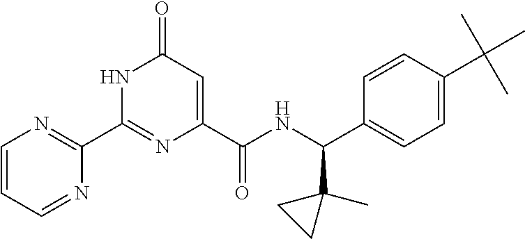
C1(C2=NC(C(NC(C3=CC=C(C(C)(C)C)C=C3)C3(C)CC3)=O)=CC(=O)N2)=NC=CC=N1
